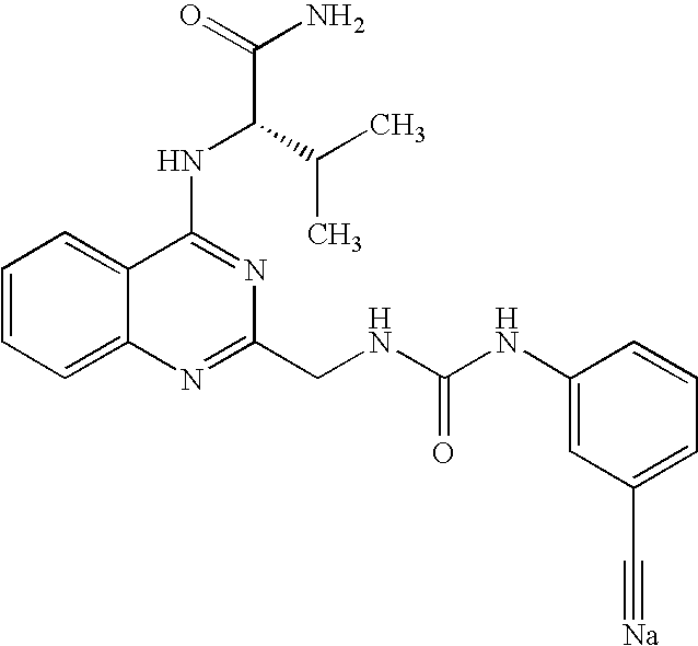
C1=CC=C2C(=C1)C(NC(C(N)=O)C(C)C)=NC(CNC(NC1=CC(C#[Na])=CC=C1)=O)=N2
